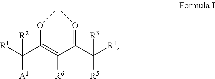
[R1]C(C(=C(C(C([R4])([R3])[R5])=OC)[R6])OC)([R2])[A1]
